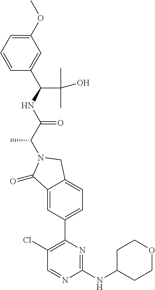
C1(=O)C2=CC(C3=C(Cl)C=NC(NC4CCOCC4)=N3)=CC=C2CN1C(C(NC(C(C)(C)O)C1=CC(OC)=CC=C1)=O)C
